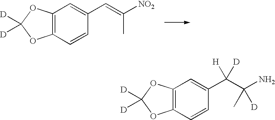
C12=C(OC([D])([D])O1)C=C(C=C(C)[NO2])C=C2.C12=C(OC([D])([D])O1)C=C(C(C([D])(N)C)([H])[D])C=C2
